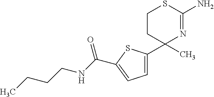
C1=C(C2(C)N=C(N)SCC2)SC(C(NCCCC)=O)=C1
